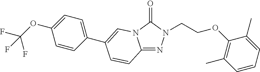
C12=NN(CCOC3=C(C)C=CC=C3C)C(=O)N1C=C(C1=CC=C(OC(F)(F)F)C=C1)C=C2
